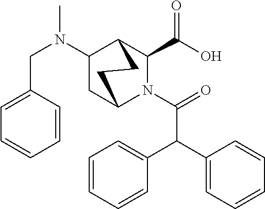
C1=CC(CN(C)C2CC3N(C(=O)C(C4=CC=CC=C4)C4=CC=CC=C4)C(C(O)=O)C2CC3)=CC=C1
